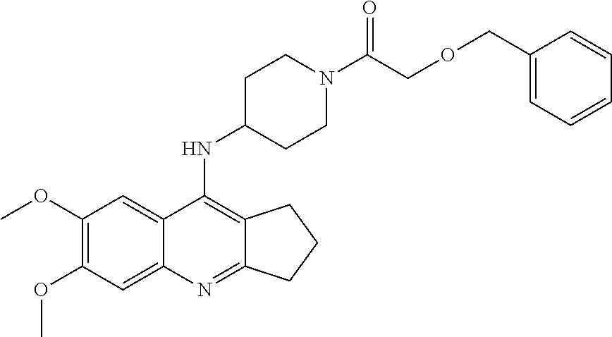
C1(OC)=C(OC)C=C2C(=C1)C(NC1CCN(C(COCC3=CC=CC=C3)=O)CC1)=C1C(=N2)CCC1
